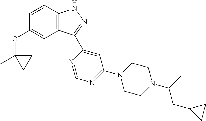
C1=CC2=C(C=C1OC1(C)CC1)C(C1=CC(N3CCN(C(C)CC4CC4)CC3)=NC=N1)=NN2
